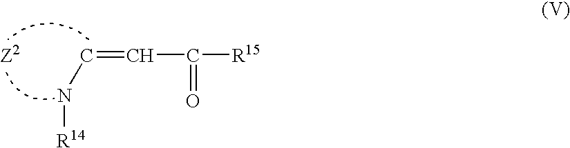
N(C=CC([R15])=O)[R14].[Z2]
